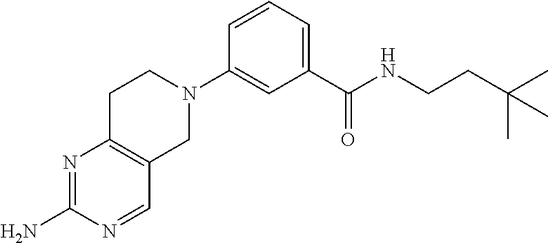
C1(N)=NC2=C(C=N1)CN(C1=CC(C(NCCC(C)(C)C)=O)=CC=C1)CC2
